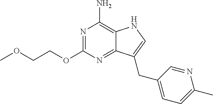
N1=C(OCCOC)N=C2C(=C1N)NC=C2CC1=CC=C(C)N=C1
